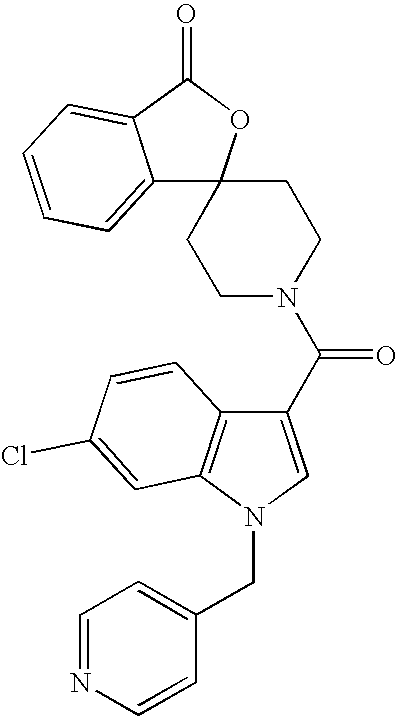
C12=CC=CC=C1C(=O)OC21CCN(C(=O)C2=CN(CC3=CC=NC=C3)C3=C2C=CC(Cl)=C3)CC1
